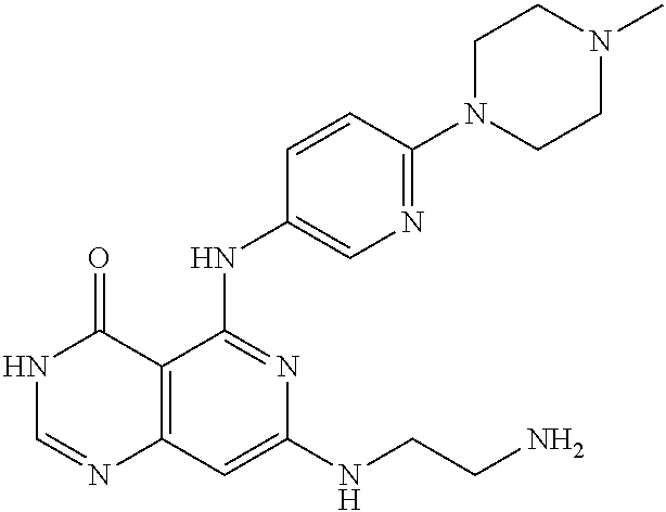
C12=C(C=C(NCCN)N=C1NC1=CN=C(N3CCN(C)CC3)C=C1)N=CNC2=O
